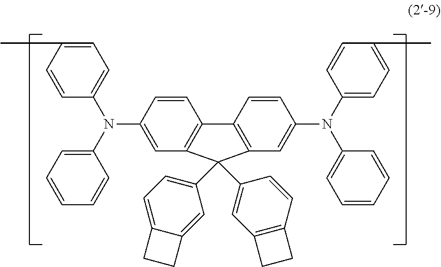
C1=CC2=C(C=C1N(C1=CC=C(C)C=C1)C1=CC=CC=C1)C(C1=CC=C3C(=C1)CC3)(C1=CC3=C(C=C1)CC3)C1=C2C=CC(N(C2=CC=CC=C2)C2=CC=C(C)C=C2)=C1
